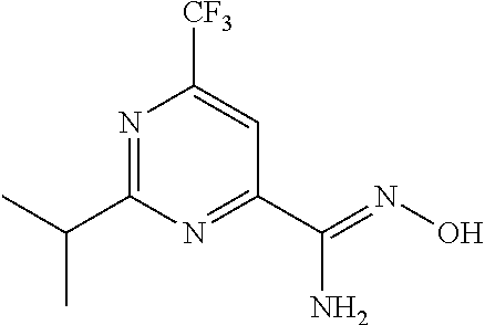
N1=C(C(C)C)N=C(C(=NO)N)C=C1[CF3]
